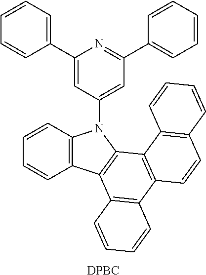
C1(C2=CC=CC=C2)=CC(N2C3=C(C=CC=C3)C3=C2C2=C(C4=C3C=CC=C4)C=CC3=C2C=CC=C3)=CC(C2=CC=CC=C2)=N1.[DPBC]
